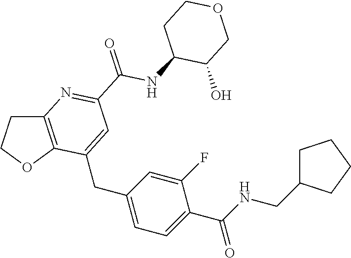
C(C1=CC=C(CC2=CC(C(NC3C(O)COCC3)=O)=NC3=C2OCC3)C=C1F)(NCC1CCCC1)=O
